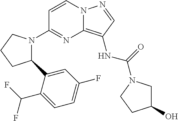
C1=CN2C(=C(NC(=O)N3CC(O)CC3)C=N2)N=C1N1C(C2=CC(F)=CC=C2C(F)F)CCC1
